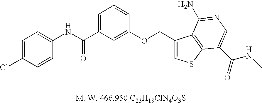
C1=C(Cl)C=CC(NC(C2=CC=CC(OCC3=CSC4=C3C(N)=NC=C4C(NC)=O)=C2)=O)=C1
